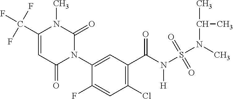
C1(C(F)(F)F)=CC(=O)N(C2=CC(C(=O)N([H])S(N(C(C)C)C)(=O)=O)=C(Cl)C=C2F)C(=O)N1C
